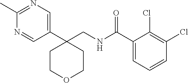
C1(C)=NC=C(C2(CNC(C3=CC=CC(Cl)=C3Cl)=O)CCOCC2)C=N1
